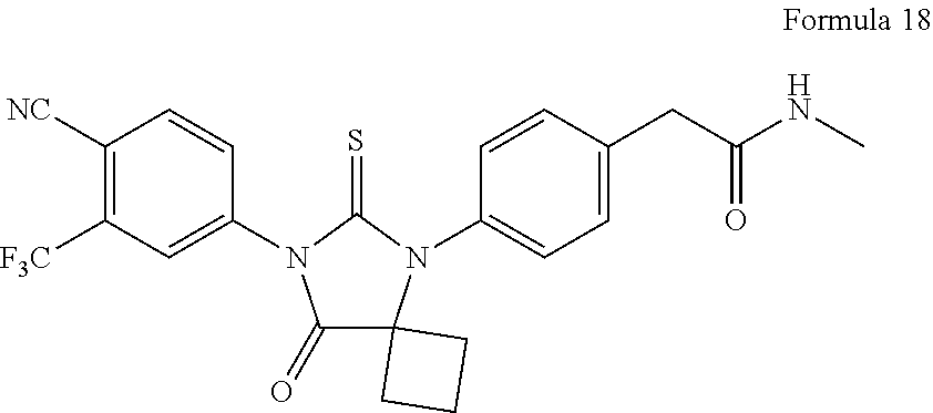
C1([NC])=C([F3C])C=C(N2C(=O)C3(N(C4=CC=C(CC(=O)NC)C=C4)C2=S)CCC3)C=C1
